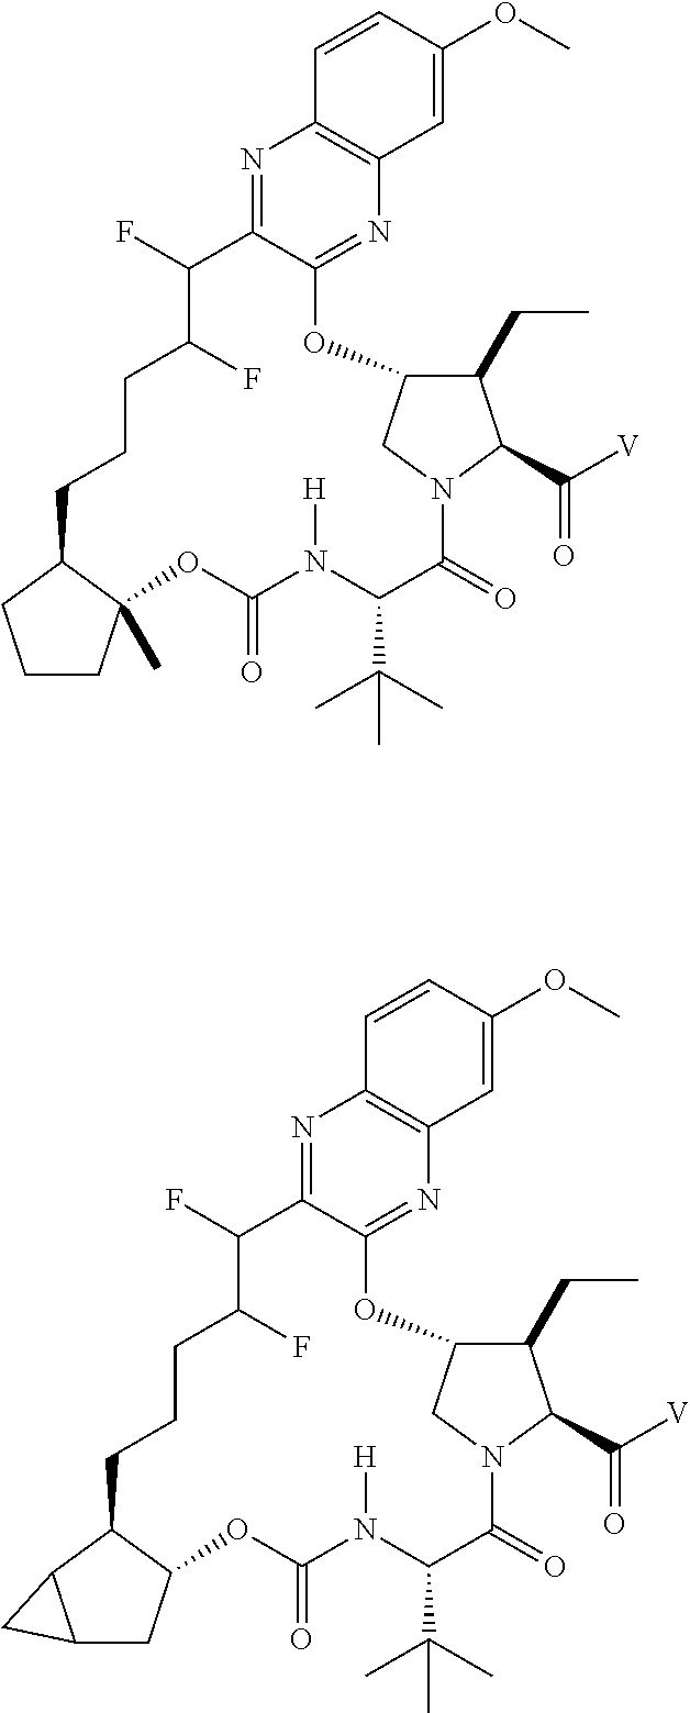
N1=C2C(=NC3=C1C=CC(OC)=C3)OC1C(CC)C(C([V])=O)N(C(=O)C(C(C)(C)C)N([H])C(=O)OC3(C)C(CCCC(F)C2F)CCC3)C1.N1=C2C(=NC3=C1C=CC(OC)=C3)OC1C(CC)C(C([V])=O)N(C(=O)C(C(C)(C)C)N([H])C(=O)OC3C(CCCC(F)C2F)C2C(C3)C2)C1
